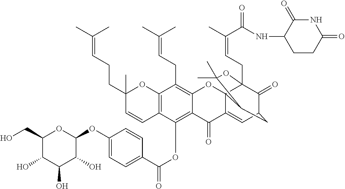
C1(O)C(CO)OC(OC2=CC=C(C(OC3=C4C(=C(CC=C(C)C)C5=C3C=CC(C)(CCC=C(C)C)O5)OC35C(=CC6C(=O)C3(CC=C(C)C(=O)NC3CCC(=O)NC3=O)OC(C)(C)C5C6)C4=O)=O)C=C2)C(O)C1O
